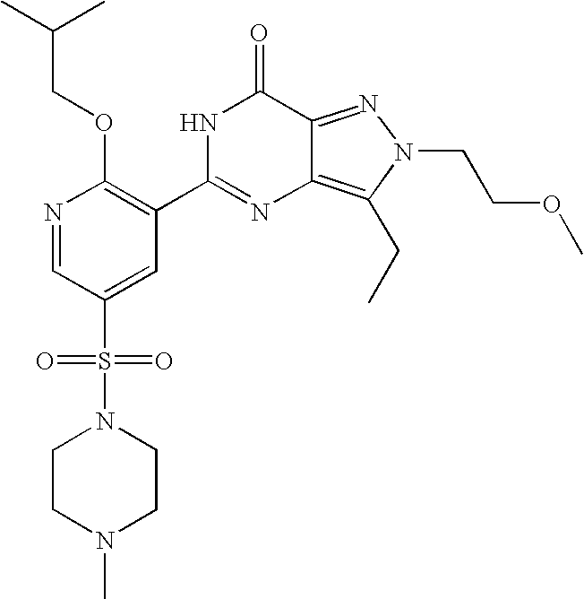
N1=CC(S(=O)(=O)N2CCN(C)CC2)=CC(C2=NC3=C(CC)N(CCOC)N=C3C(=O)N2)=C1OCC(C)C
